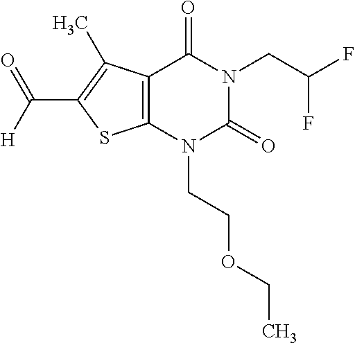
C12=C(N(CCOCC)C(=O)N(CC(F)F)C1=O)SC(C([H])=O)=C2C
